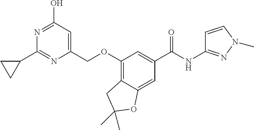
C1(COC2=C3C(=CC(C(NC4=NN(C)C=C4)=O)=C2)OC(C)(C)C3)=CC(O)=NC(C2CC2)=N1
